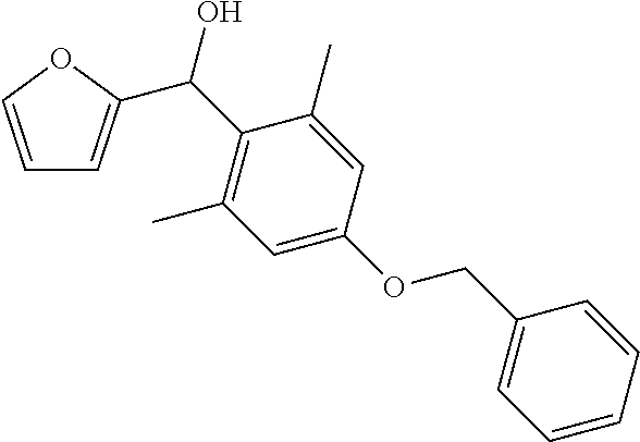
C1=COC(C(C2=C(C)C=C(OCC3=CC=CC=C3)C=C2C)O)=C1
